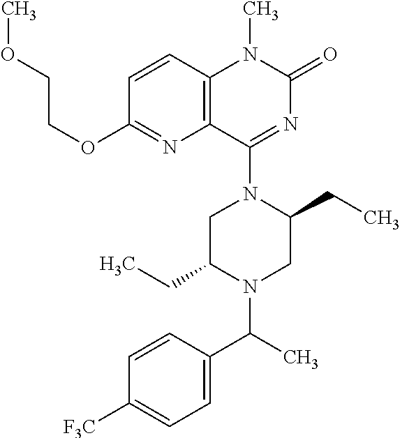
C12=C(C(N3CC(CC)N(C(C)C4=CC=C([F3C])C=C4)CC3CC)=NC(=O)N1C)N=C(OCCOC)C=C2
